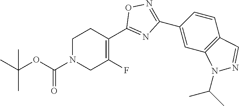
CC(OC(N1CC(F)=C(C2=NC(C3=CC4=C(C=C3)C=NN4C(C)C)=NO2)CC1)=O)(C)C
